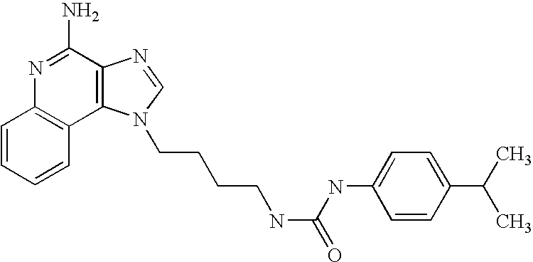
C1=CC=CC2=C1N=C(N)C1=C2N(CCCCNC(=O)NC2=CC=C(C(C)C)C=C2)C=N1
